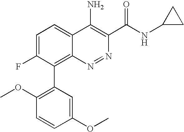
C1=C(F)C(C2=C(OC)C=CC(OC)=C2)=C2C(=C1)C(N)=C(C(NC1CC1)=O)N=N2
